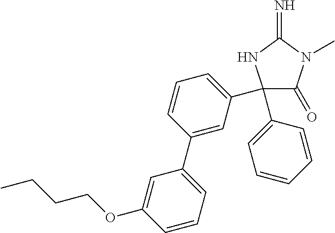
C1(=O)C(C2=CC=CC(C3=CC=CC(OCCCC)=C3)=C2)(C2=CC=CC=C2)NC(=N)N1C
